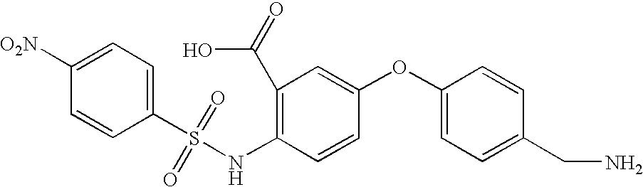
C1(NS(C2=CC=C([O2N])C=C2)(=O)=O)=C(C(=O)O)C=C(OC2=CC=C(CN)C=C2)C=C1
